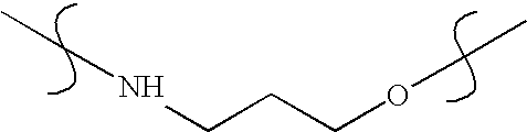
C(NCCCOCC)C
